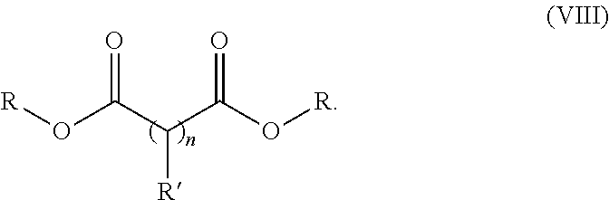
[R]OC(C(C(O[R])=O)[R])=O
